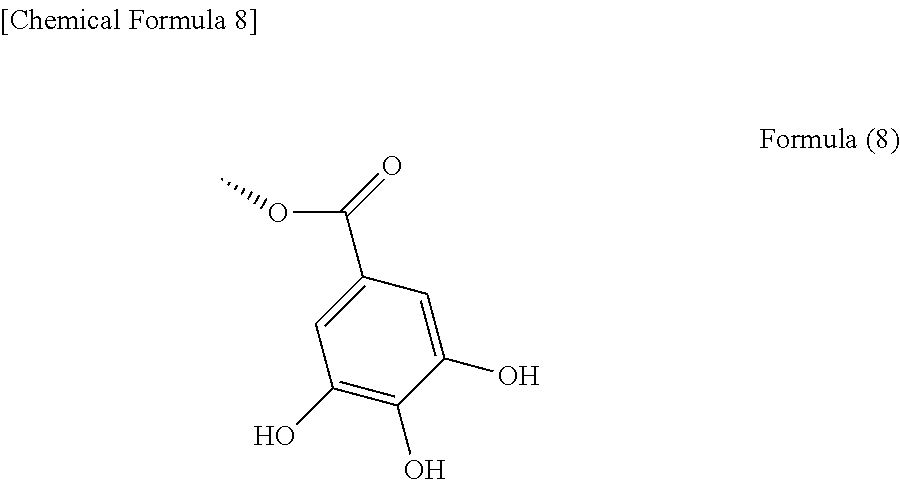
C1=C(O)C(O)=C(O)C=C1C(=O)OC
